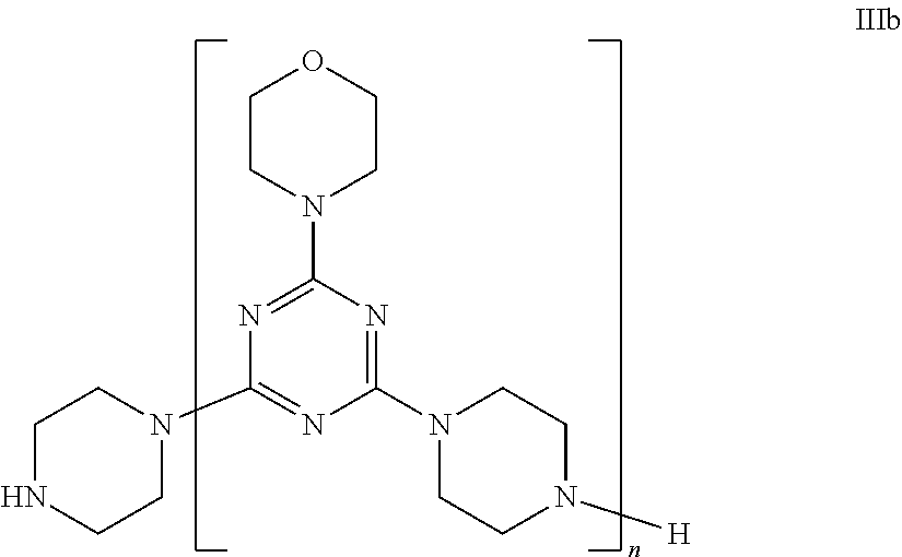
C1CN(C2=NC(N3CCNCC3)=NC(N3CCN([H])CC3)=N2)CCO1
